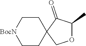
C1C[BocN]CCC12COC(C)C2=O
